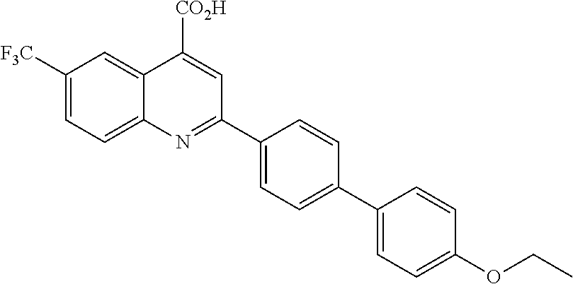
C1([F3C])=CC=C2C(=C1)C([CO2H])=CC(C1=CC=C(C3=CC=C(OCC)C=C3)C=C1)=N2
